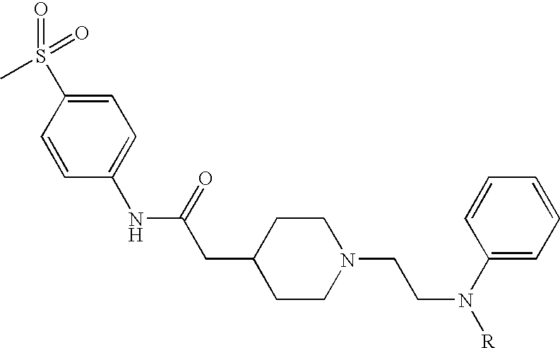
C1=C(S(=O)(=O)C)C=CC(NC(=O)CC2CCN(CCN(C3=CC=CC=C3)[R])CC2)=C1
